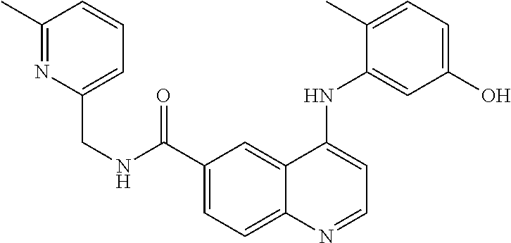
C(NC(C1=CC=C2C(=C1)C(NC1=CC(O)=CC=C1C)=CC=N2)=O)C1=CC=CC(C)=N1
